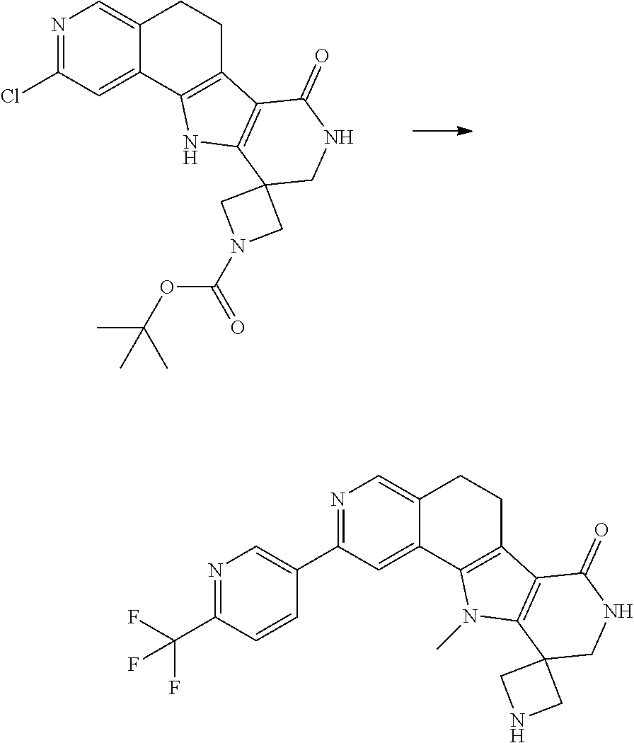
N1=C(Cl)C=C2C(=C1)CCC1=C2NC2=C1C(=O)NCC21CN(C(OC(C)(C)C)=O)C1.N1=C(C2=CN=C(C(F)(F)F)C=C2)C=C2C(=C1)CCC1=C2N(C)C2=C1C(=O)NCC21CNC1
